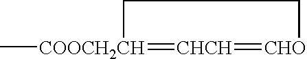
C[COOCH2CH]1=[CHCH]=[CHO]CC1
